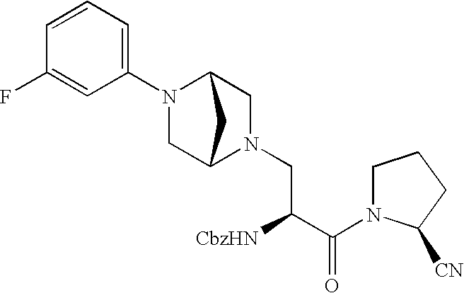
C(C(C(N1CCCC1[CN])=O)[CbzHN])N1CC2N(C3=CC=CC(F)=C3)CC1C2
